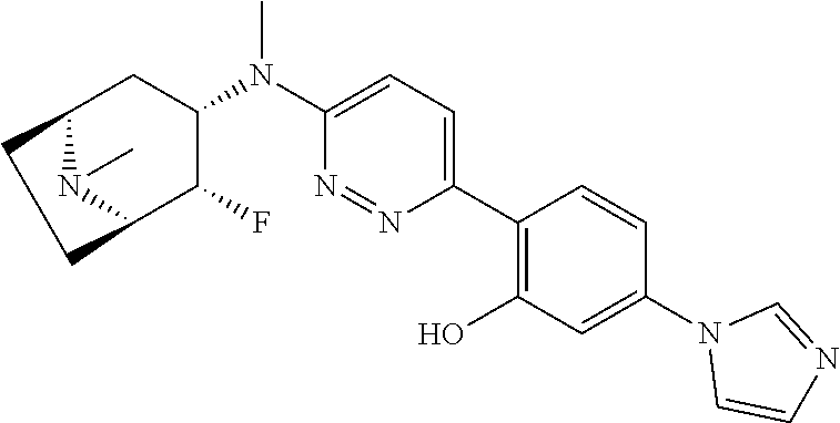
C12N(C)C(C(F)C(N(C3=CC=C(C4=C(O)C=C(N5C=CN=C5)C=C4)N=N3)C)C1)CC2
